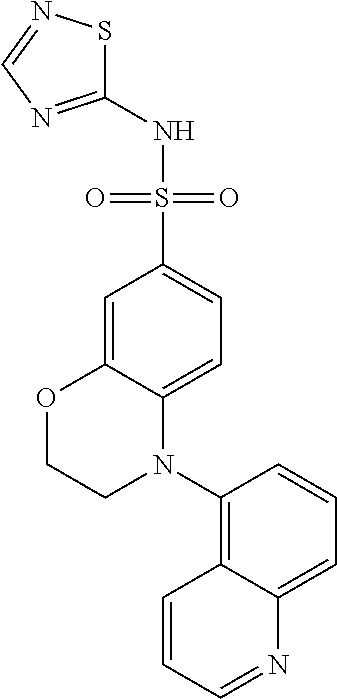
C12=C(N3C4=CC=C(S(=O)(=O)NC5=NC=NS5)C=C4OCC3)C=CC=C1N=CC=C2
